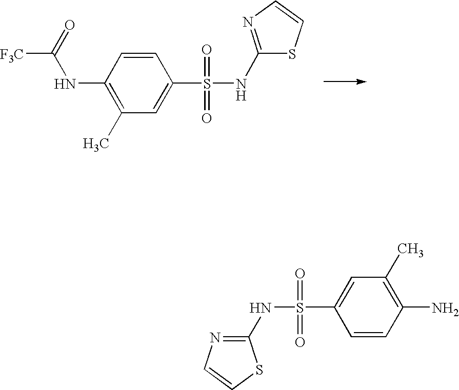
C1(NC([F3C])=O)=C(C)C=C(S(=O)(=O)NC2=NC=CS2)C=C1.N(S(=O)(=O)C1=CC(C)=C(N)C=C1)C1=NC=CS1
